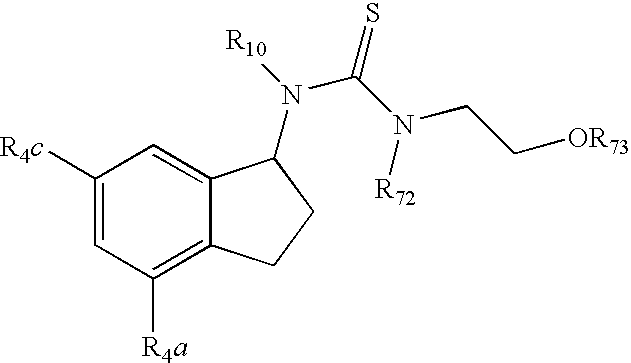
N(C(=S)N([R72])CC[OR73])(C1C2=CC([R4c])=CC([R4a])=C2CC1)[R10]
